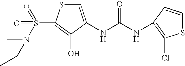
C1=C(NC(=O)NC2=C(Cl)SC=C2)C(O)=C(S(=O)(=O)N(C)CC)S1
